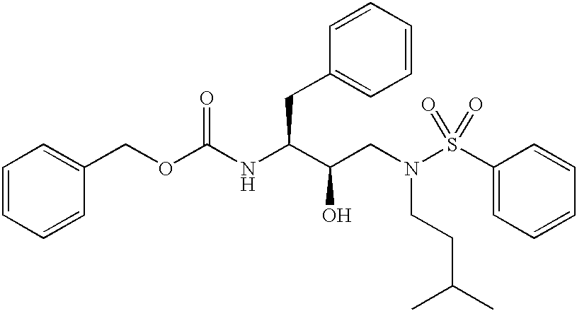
C1=CC=CC(COC(NC(C(CN(S(C2=CC=CC=C2)(=O)=O)CCC(C)C)O)CC2=CC=CC=C2)=O)=C1
